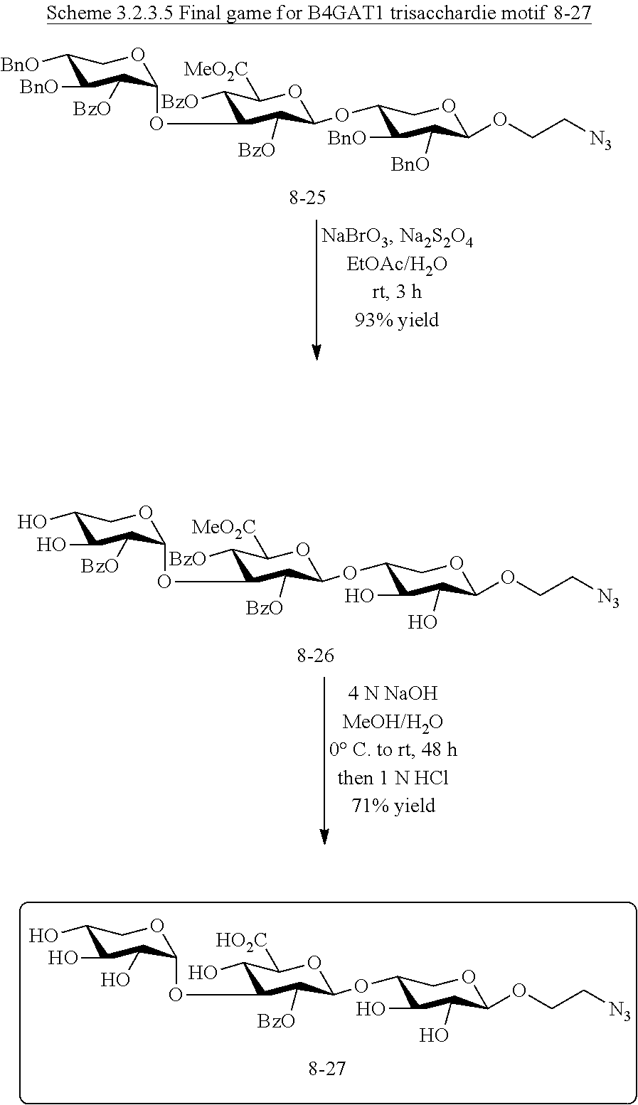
C1([BnO])C([BnO])C([BzO])C(OC2C([BzO])C([MeO2C])OC(OC3C([BnO])C([BnO])C(OCC[N3])OC3)C2[BzO])OC1.C1(O)C(O)C([BzO])C(OC2C([BzO])C([MeO2C])OC(OC3C(O)C(O)C(OCC[N3])OC3)C2[BzO])OC1.C1(O)C(O)C(O)C(OC2C(O)C([HO2C])OC(OC3C(O)C(O)C(OCC[N3])OC3)C2[BzO])OC1
